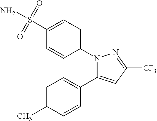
C1=C(C)C=CC(C2=CC([CF3])=NN2C2=CC=C(S(N)(=O)=O)C=C2)=C1
